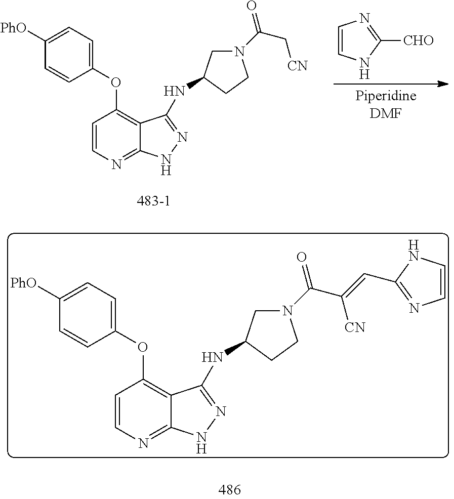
C1(OC2=C3C(=NC=C2)NN=C3NC2CN(C(C[CN])=O)CC2)=CC=C([PhO])C=C1.C1=CNC([CHO])=N1.C1(OC2=C3C(=NC=C2)NN=C3NC2CN(C(C([CN])=CC3=NC=CN3)=O)CC2)=CC=C([PhO])C=C1
